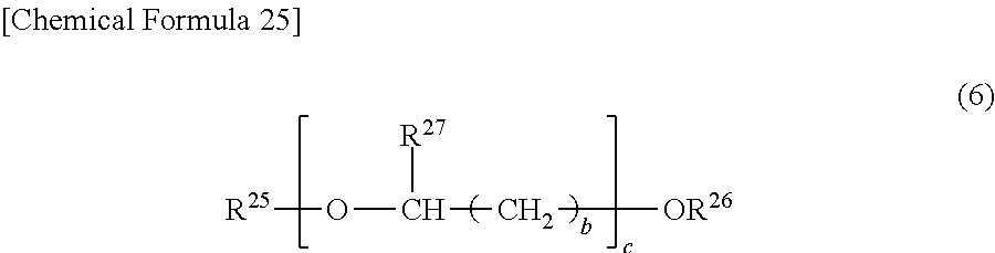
[R25]OC(C[OR26])[R27]
